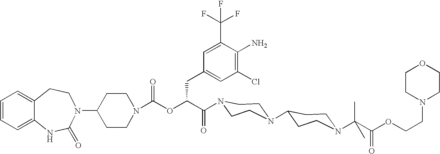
C12=CC=CC=C1NC(=O)N(C1CCN(C(OC(C(=O)N3CCN(C4CCN(C(C(OCCN5CCOCC5)=O)(C)C)CC4)CC3)CC3=CC(Cl)=C(N)C(C(F)(F)F)=C3)=O)CC1)CC2
